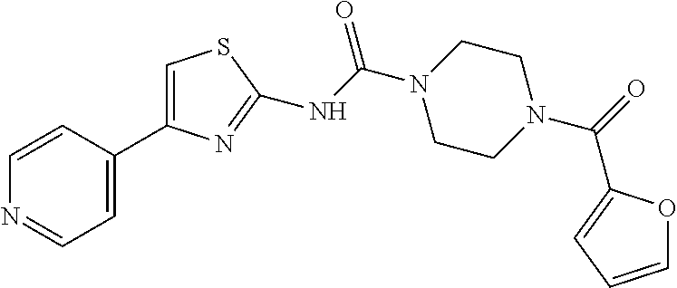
C1=CN=CC=C1C1=CSC(NC(N2CCN(C(=O)C3=CC=CO3)CC2)=O)=N1
